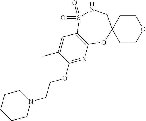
C1=C(C)C(OCCN2CCCCC2)=NC2=C1S(=O)(=O)NCC1(O2)CCOCC1
